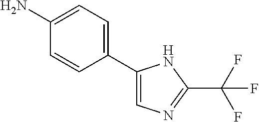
C1=CC(C2=CN=C(C(F)(F)F)N2)=CC=C1N
